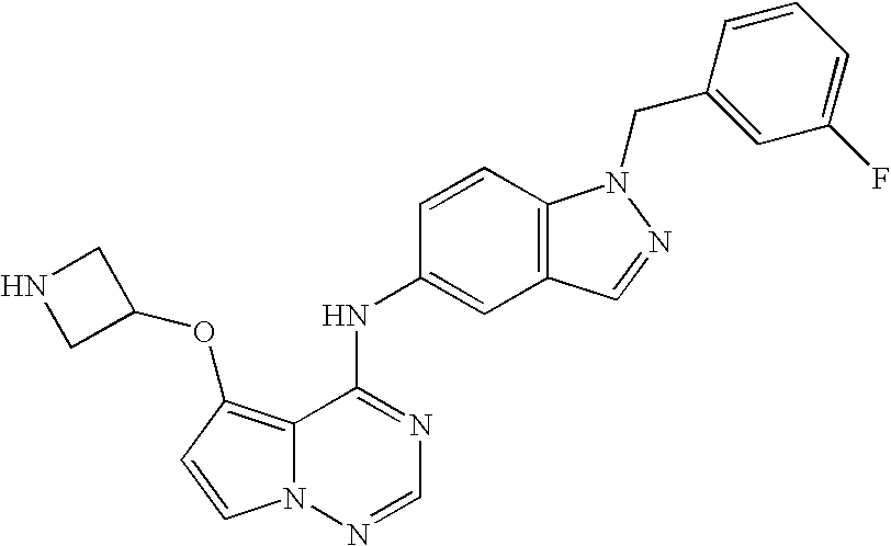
C12=C(OC3CNC3)C=CN1N=CN=C2NC1=CC2=C(C=C1)N(CC1=CC(F)=CC=C1)N=C2
